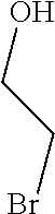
OCCBr
